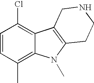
C1=CC(C)=C2C(=C1Cl)C1=C(N2C)CCNC1
